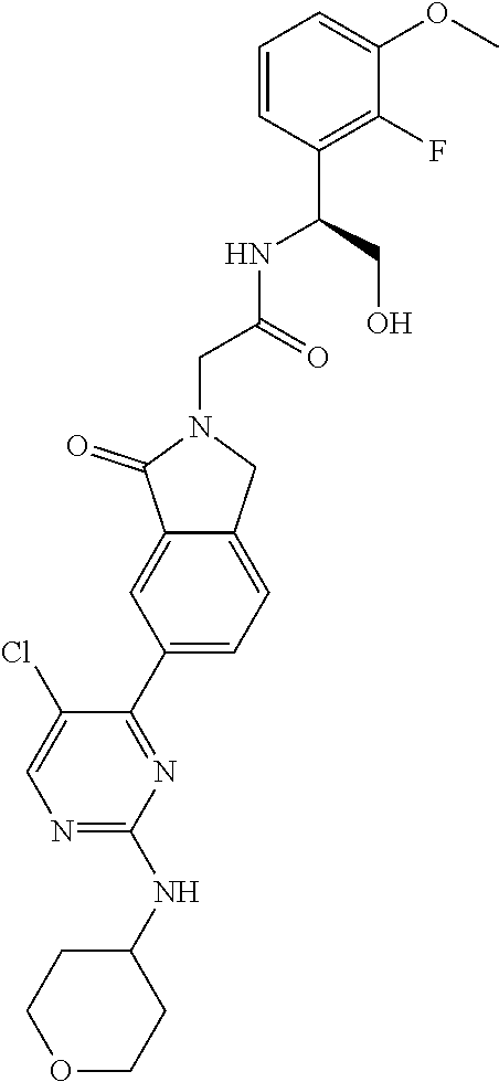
N(C1=NC=C(Cl)C(C2=CC=C3C(=C2)C(=O)N(CC(NC(C2=C(F)C(OC)=CC=C2)CO)=O)C3)=N1)C1CCOCC1
